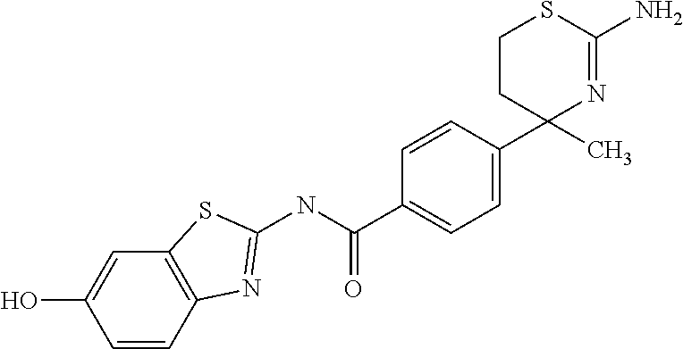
C1=CC2=C(C=C1O)SC(NC(C1=CC=C(C3(C)N=C(N)SCC3)C=C1)=O)=N2
